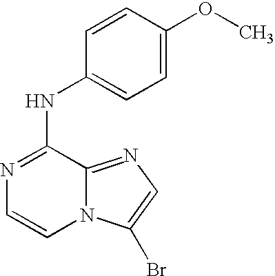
C1=CC(OC)=CC=C1NC1=NC=CN2C1=NC=C2Br
